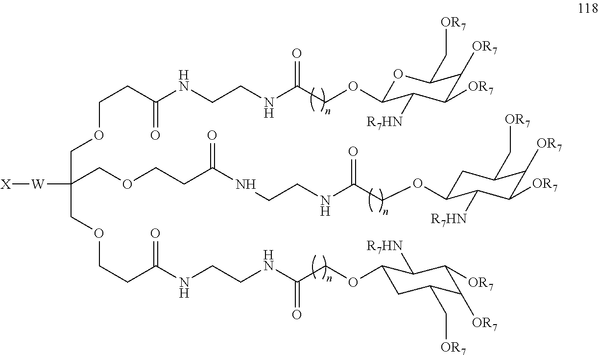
[X][W]C(COCCC(NCCNC(COC1CC(C[OR7])C([OR7])C([OR7])C1[R7HN])=O)=O)(COCCC(=O)NCCNC(COC1OC(C[OR7])C([OR7])C([OR7])C1[R7HN])=O)COCCC(=O)NCCNC(=O)COC1CC(C[OR7])C([OR7])C([OR7])C1[R7HN]
